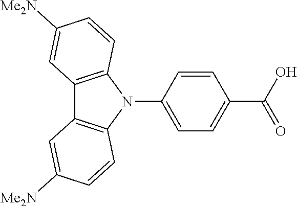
C12=C(N(C3=CC=C(C(O)=O)C=C3)C3=C1C=C([Me2N])C=C3)C=CC([Me2N])=C2
